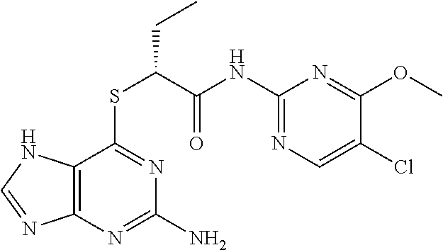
C12=C(N=C(N)N=C1SC(C(NC1=NC=C(Cl)C(OC)=N1)=O)CC)N=CN2
